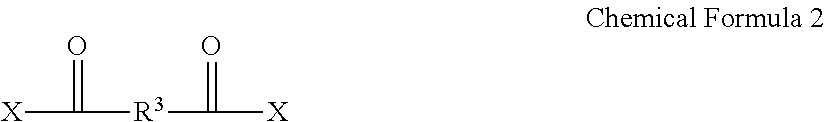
[X]C([R3]C([X])=O)=O
